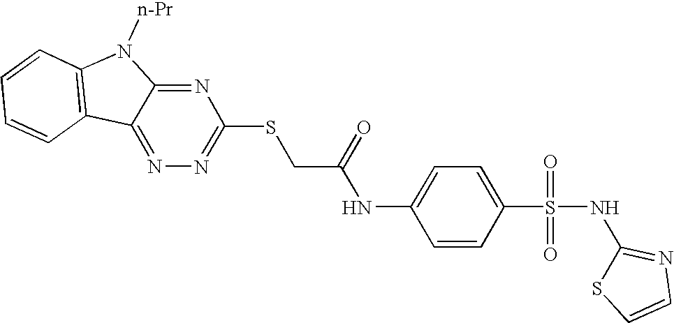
C1=CC2=C(C=C1)C1=NN=C(SCC(=O)NC3=CC=C(S(=O)(=O)NC4=NC=CS4)C=C3)N=C1N2[n-Pr]
